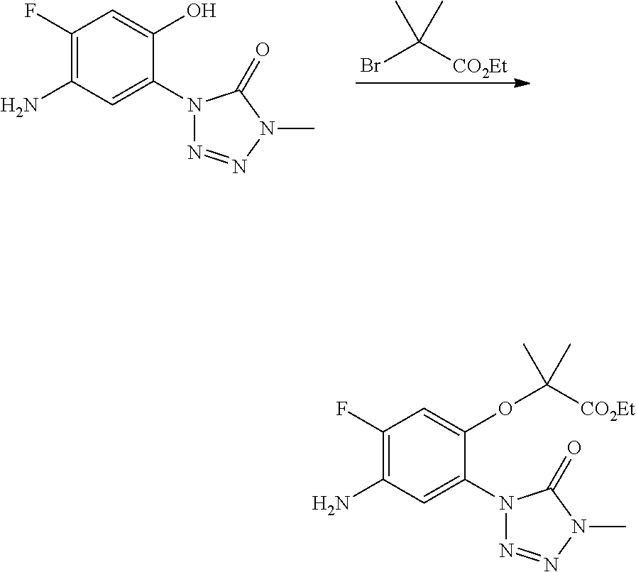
NC1=C(F)C=C(OC(C)([CO2Et])C)C(N2N=NN(C)C2=O)=C1.C1(N2N=NN(C)C2=O)=CC(N)=C(F)C=C1O.BrC([CO2Et])(C)C
